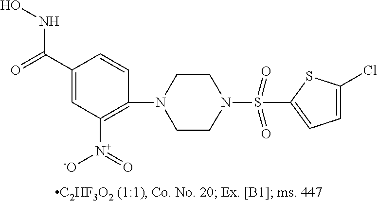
N1(S(C2=CC=C(Cl)S2)(=O)=O)CCN(C2=C([N+](=O)[O-])C=C(C(=O)NO)C=C2)CC1
